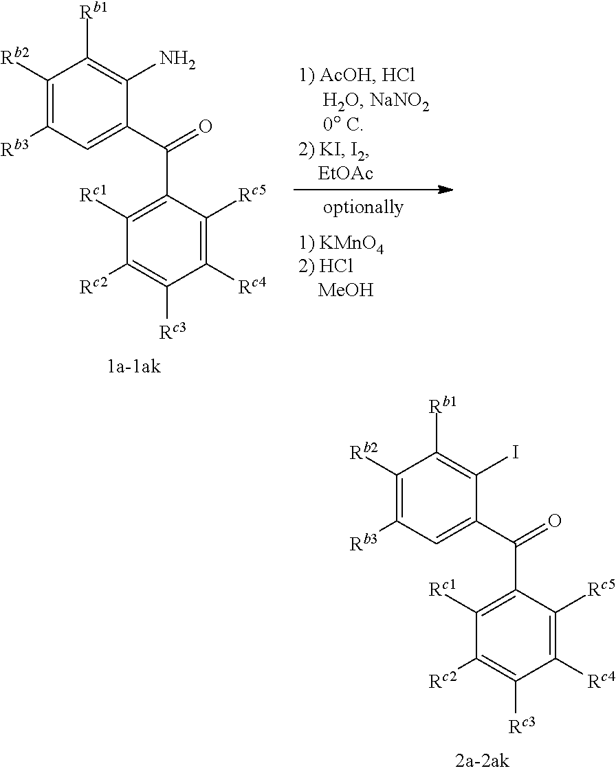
C1([Rb2])=C([Rb3])C=C(C(=O)C2=C([Rc1])C([Rc2])=C([Rc3])C([Rc4])=C2[Rc5])C(I)=C1[Rb1].C1([Rb2])=C([Rb3])C=C(C(=O)C2=C([Rc1])C([Rc2])=C([Rc3])C([Rc4])=C2[Rc5])C(N)=C1[Rb1]
